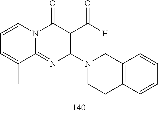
C1=CC=C(C)C2=NC(N3CCC4=C(C3)C=CC=C4)=C(C([H])=O)C(=O)N12
